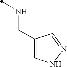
C1(CNC)=CNN=C1
